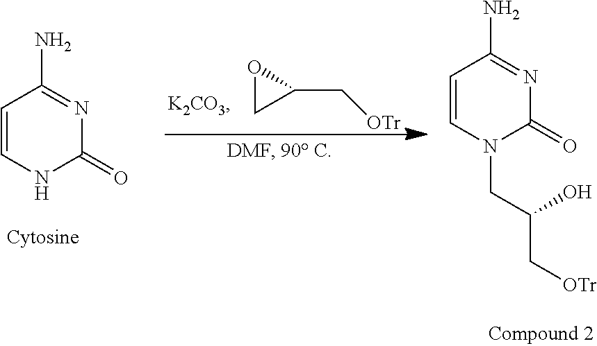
O1CC1C[OTr].C1=CNC(=O)N=C1N.C1=CN(CC(C[OTr])O)C(=O)N=C1N
